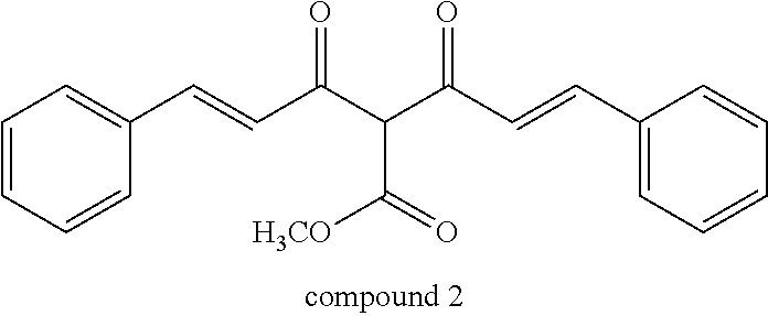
C1=CC=CC(C=CC(C(C(C=CC2=CC=CC=C2)=O)C([H3CO])=O)=O)=C1
